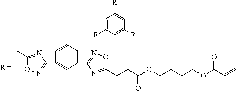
C1(C)=NC(C2=CC(C3=NOC(CCC(OCCCCOC(C=C)=O)=O)=N3)=CC=C2)=NO1.C1=C([R])C=C([R])C=C1[R]
